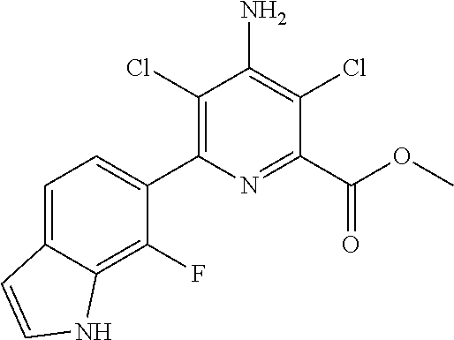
C1=C2C(=C(F)C(C3=C(Cl)C(N)=C(Cl)C(C(OC)=O)=N3)=C1)NC=C2
